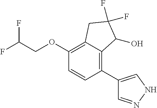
C1(OCC(F)F)=C2C(=C(C3=CNN=C3)C=C1)C(O)C(F)(F)C2
